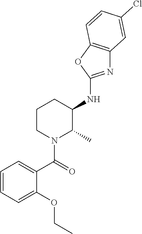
C1=CC=C(OCC)C(C(=O)N2C(C)C(NC3=NC4=C(O3)C=CC(Cl)=C4)CCC2)=C1
